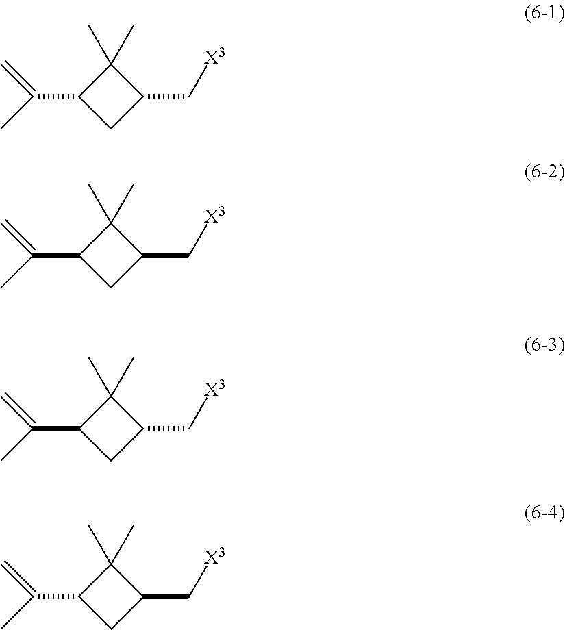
C1(C(C)=C)CC(C[X3])C1(C)C.C1(C(C)=C)CC(C[X3])C1(C)C.C1(C(C)=C)CC(C[X3])C1(C)C.C1(C(C)=C)CC(C[X3])C1(C)C
